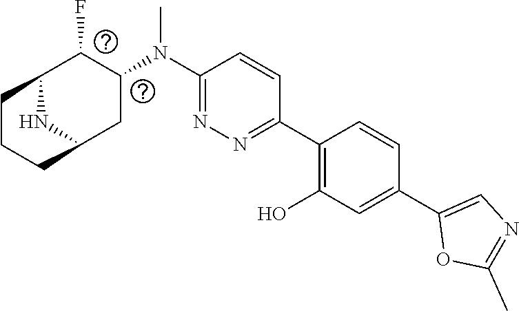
C1(N(C2C(F)C3CCCC(C2)N3)C)=NN=C(C2=C(O)C=C(C3=CN=C(C)O3)C=C2)C=C1
